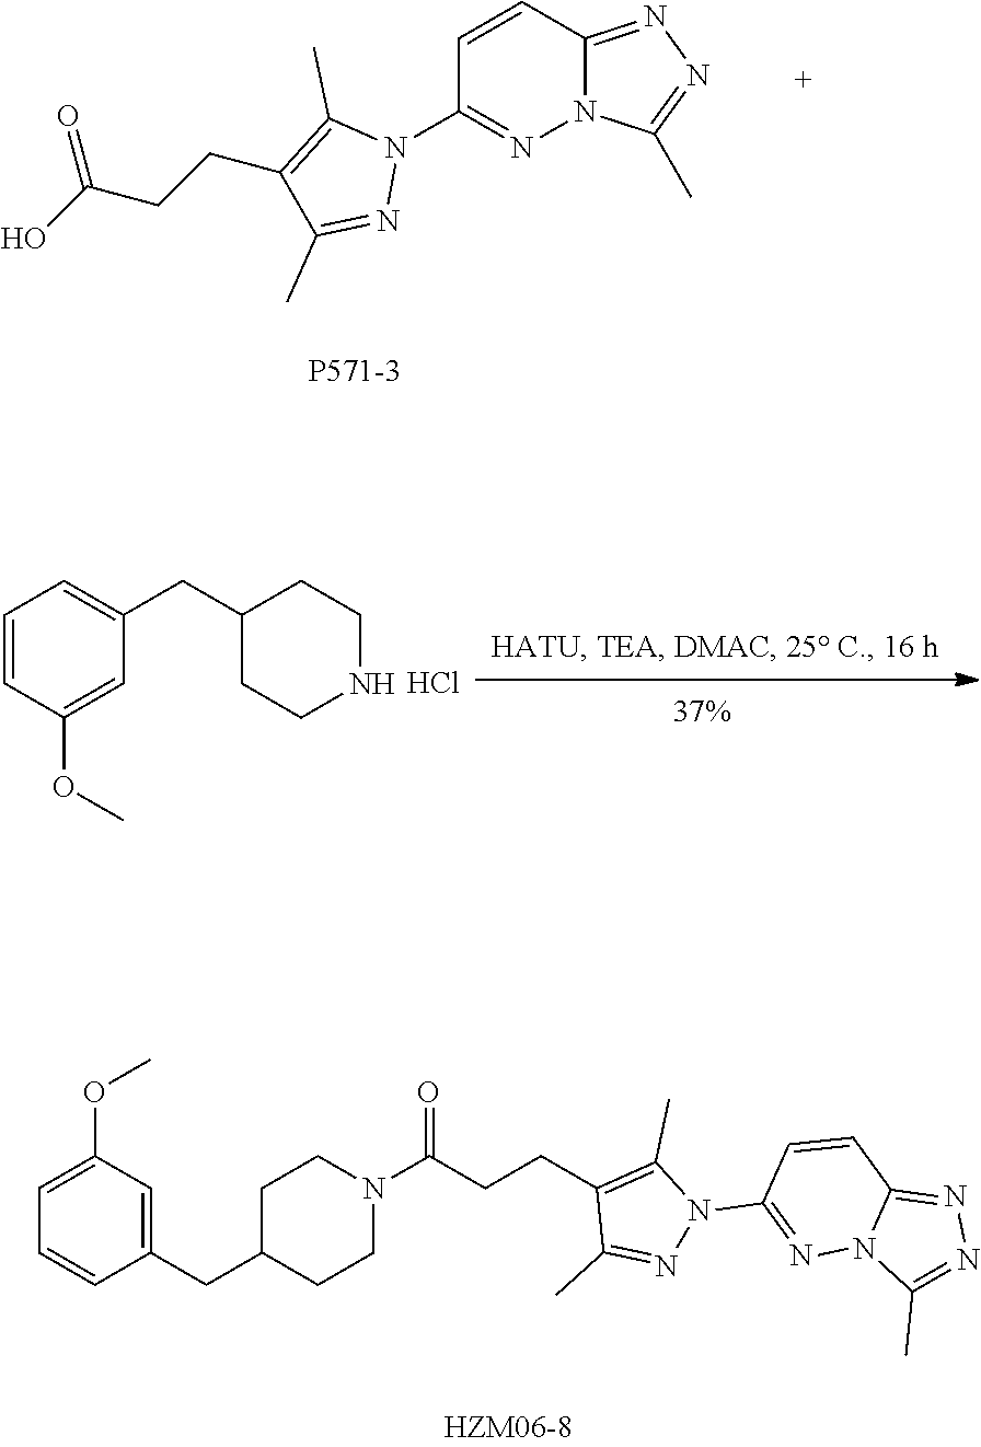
C1=CC2=NN=C(C)N2N=C1N1C(C)=C(CCC(O)=O)C(C)=N1.Cl.C1=CC(OC)=CC(CC2CCNCC2)=C1.C(C1CCN(C(CCC2=C(C)N(C3=NN4C(=NN=C4C)C=C3)N=C2C)=O)CC1)C1=CC(OC)=CC=C1
